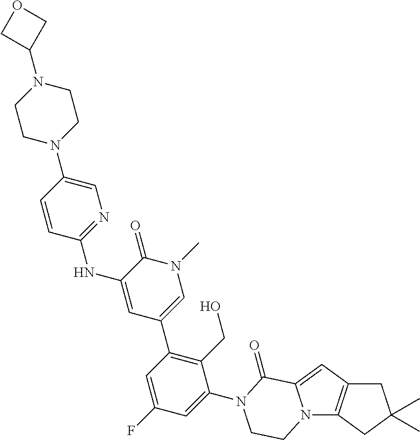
N12C3=C(C=C1C(=O)N(C1=CC(F)=CC(C4=CN(C)C(=O)C(NC5=NC=C(N6CCN(C7COC7)CC6)C=C5)=C4)=C1CO)CC2)CC(C)(C)C3
